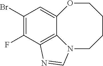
C1(Br)=C(F)C2=C3C(=C1)OCCCCN3C=N2
